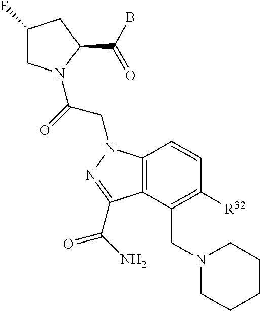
C1(F)CN(C(=O)CN2C3=C(C(CN4CCCCC4)=C([R32])C=C3)C(C(=O)N)=N2)C(C(B)=O)C1
